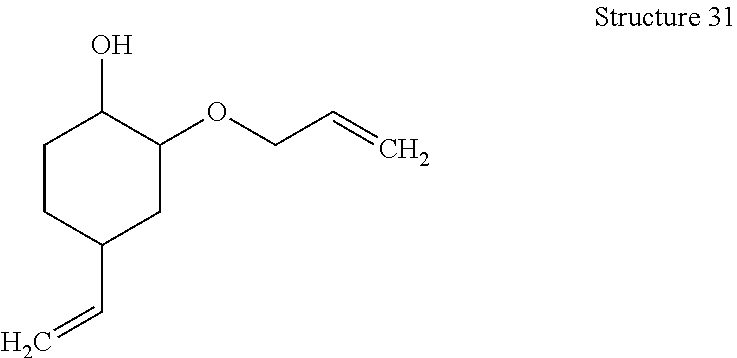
C1CC(C=C)CC(OCC=C)C1O
